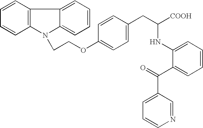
C1=CC(OCCN2C3=C(C4=CC=CC=C42)C=CC=C3)=CC=C1CC([COOH])NC1=CC=CC=C1C(=O)C1=CC=CN=C1
